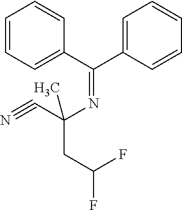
C1=CC=C(C(C2=CC=CC=C2)=NC(C#N)(C)CC(F)F)C=C1
